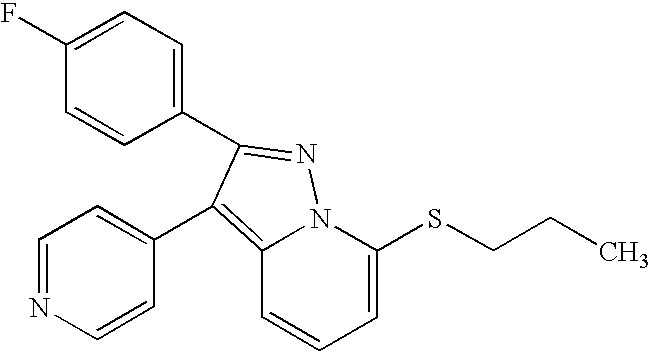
C1(F)=CC=C(C2=NN3C(=C2C2=CC=NC=C2)C=CC=C3SCCC)C=C1
